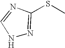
N1N=C(SC)N=C1
